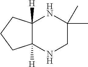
C12([H])C([H])(NC(C)(C)CN1)CCC2
